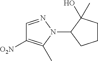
C1(N2N=CC([O2N])=C2C)CCCC1(O)C
